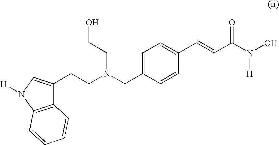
C12=C(N([H])C=C1CCN(CC1=CC=C(C=CC(N(O)[H])=O)C=C1)CCO)C=CC=C2
